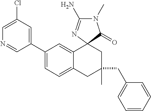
C1(C2=CC=C3C(=C2)C2(CC(CC4=CC=CC=C4)(C)C3)C(=O)N(C)C(N)=N2)=CC(Cl)=CN=C1
